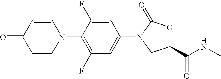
C1(N2CCC(=O)C=C2)=C(F)C=C(N2C(=O)OC(C(NC)=O)C2)C=C1F
